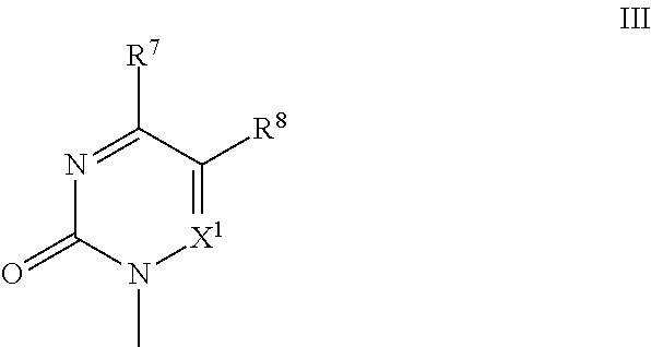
N1=C([R7])C([R8])=[X1]N(C)C1=O
